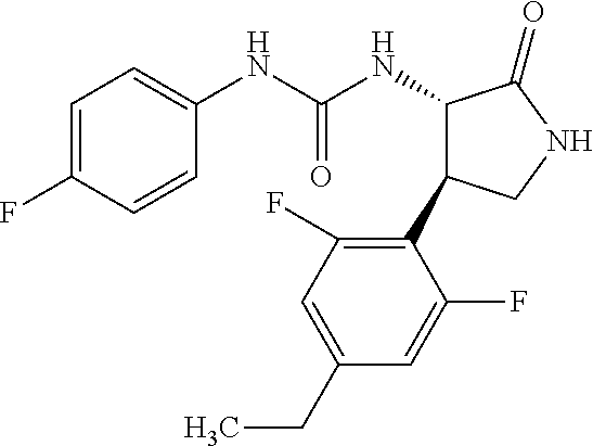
C1=C(F)C=CC(NC(NC2C(C3=C(F)C=C(CC)C=C3F)CNC2=O)=O)=C1
